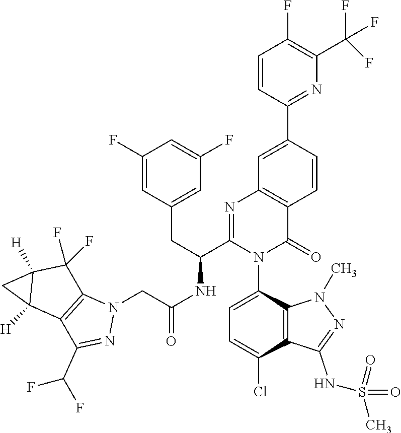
C1(F)=CC(CC(C2=NC3=C(C(=O)N2C2=CC=C(Cl)C4=C2N(C)N=C4NS(=O)(=O)C)C=CC(C2=NC(C(F)(F)F)=C(F)C=C2)=C3)NC(CN2C3=C(C(C(F)F)=N2)C2([H])C([H])(C3(F)F)C2)=O)=CC(F)=C1
